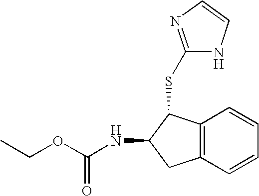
CCOC(NC1C(SC2=NC=CN2)C2=C(C=CC=C2)C1)=O
